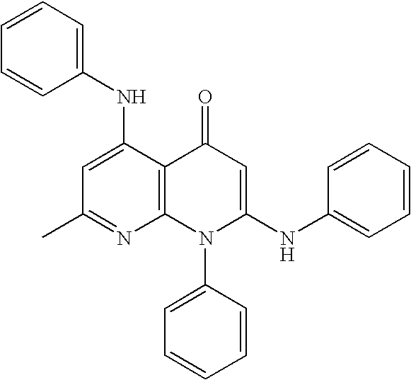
C1(C)=NC2=C(C(NC3=CC=CC=C3)=C1)C(=O)C=C(NC1=CC=CC=C1)N2C1=CC=CC=C1
